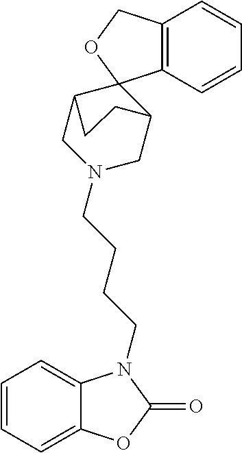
C1=CC=C2C(=C1)N(CCCCN1CC3C4(C(C1)CC3)C1=C(C=CC=C1)CO4)C(=O)O2
